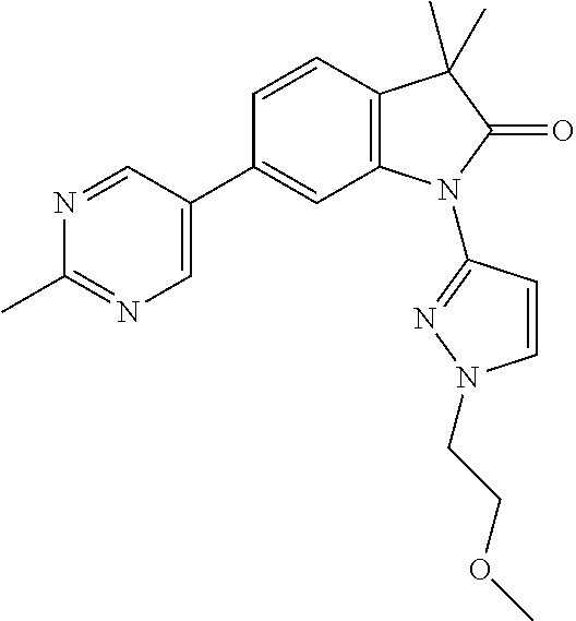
C12=C(C=CC(C3=CN=C(C)N=C3)=C1)C(C)(C)C(=O)N2C1=NN(CCOC)C=C1
